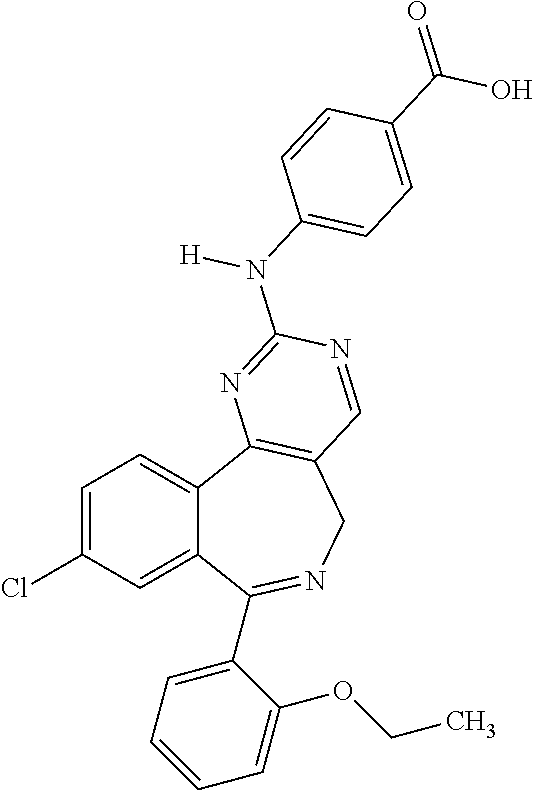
C1=C(Cl)C=C2C(=C1)C1=C(CN=C2C2=CC=CC=C2OCC)C=NC(N([H])C2=CC=C(C(O)=O)C=C2)=N1
